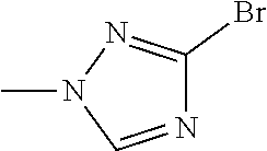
N1=CN(C)N=C1Br
